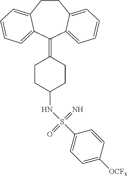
C1CC2=CC=CC=C2C(=C2CCC(NS(C3=CC=C([OCF3])C=C3)(=O)=N)CC2)C2=CC=CC=C12
